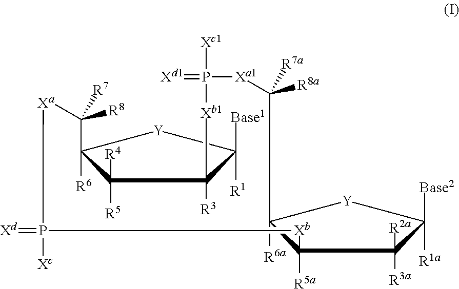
C1([R5])([R4])C2([R6])C([R7])([R8])[Xa]P(=[Xd])([Xc])[Xb]C3([R5a])C([R6a])([Y]C([R1a])([Base2])C3([R3a])[R2a])C([R7a])([R8a])[Xa1]P(=[Xd1])([Xc1])[Xb1]C1([R3])C([R1])([Base1])[Y]2
